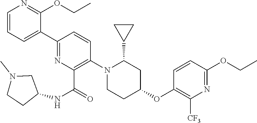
C1(C2=CC=CN=C2OCC)=NC(C(=O)NC2CN(C)CC2)=C(N2CCC(OC3=C([CF3])N=C(OCC)C=C3)CC2C2CC2)C=C1
